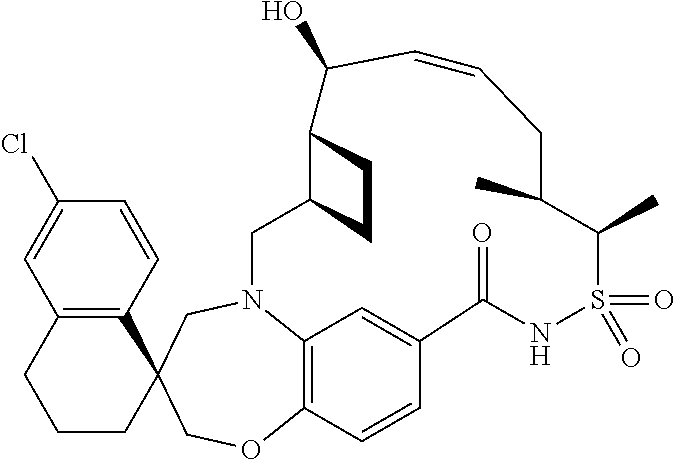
C1CC2(C3=C(C1)C=C(Cl)C=C3)COC1=C3N(C2)CC2C(CC2)C(O)C=CCC(C)C(C)S(=O)(=O)NC(=O)C(=C3)C=C1
